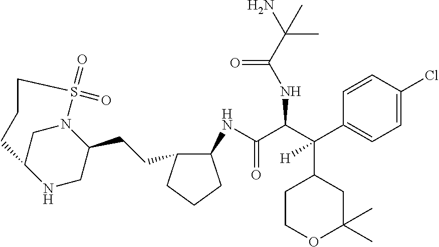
C(C(C(C1=CC=C(Cl)C=C1)(C1CCOC(C)(C)C1)[H])NC(C(N)(C)C)=O)(=O)NC1C(CCC2CNC3CN2S(=O)(=O)CCC3)CCC1
